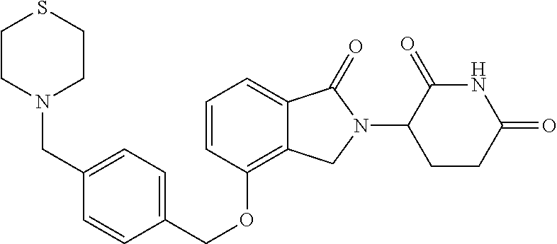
C(OC1=C2C(=CC=C1)C(=O)N(C1C(=O)NC(=O)CC1)C2)C1=CC=C(CN2CCSCC2)C=C1
